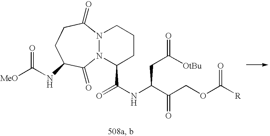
N12N(C(=O)CCC(NC([MeO])=O)C1=O)CCCC2C(NC(C(COC([R])=O)=O)CC([OtBu])=O)=O
